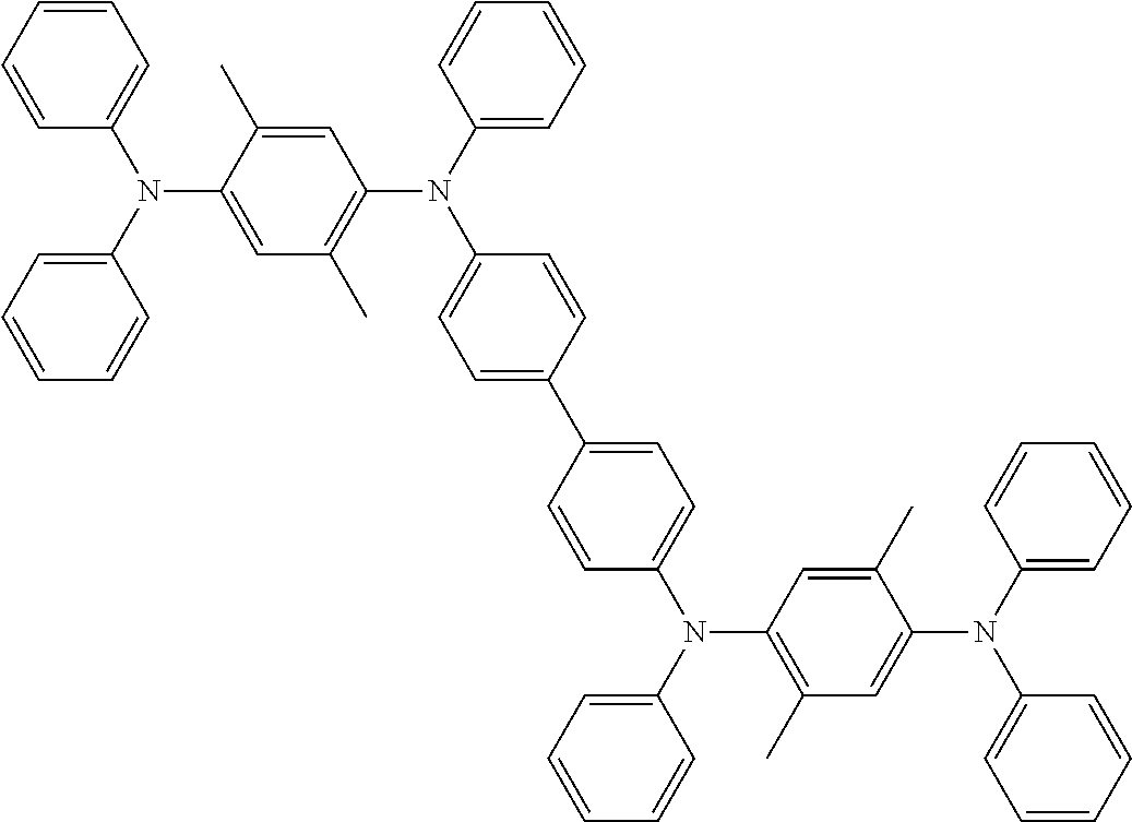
C1=CC=CC(N(C2=CC=CC=C2)C2=CC(C)=C(N(C3=CC=CC=C3)C3=CC=C(C4=CC=C(N(C5=CC=CC=C5)C5=C(C)C=C(N(C6=CC=CC=C6)C6=CC=CC=C6)C(C)=C5)C=C4)C=C3)C=C2C)=C1
